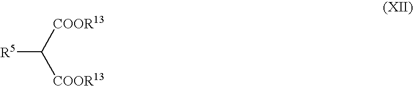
[R5]C([COOR13])[COOR13]
